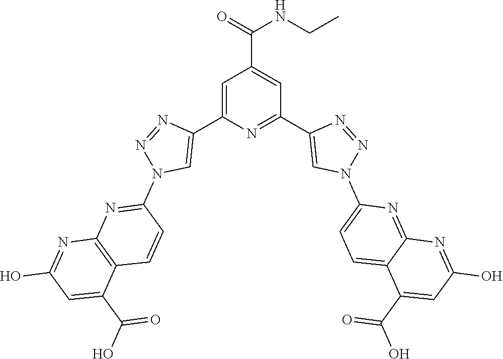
C1=C(C2=CN(C3=NC4=C(C=C3)C(C(O)=O)=CC(O)=N4)N=N2)N=C(C2=CN(C3=CC=C4C(=N3)N=C(O)C=C4C(O)=O)N=N2)C=C1C(=O)NCC
